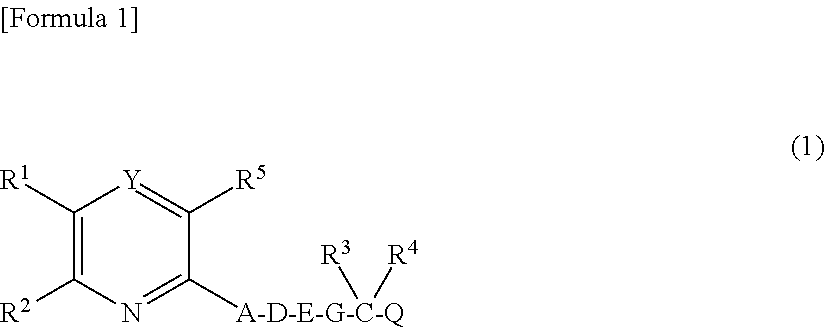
C1([R1])=C([R2])N=C([A-D-E-G-C-Q]([R3])[R4])C([R5])=[Y]1
